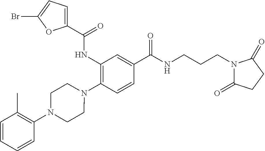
C1(NC(=O)C2=CC=C(Br)O2)=C(N2CCN(C3=C(C)C=CC=C3)CC2)C=CC(C(NCCCN2C(=O)CCC2=O)=O)=C1
